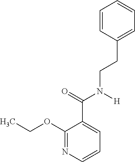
C1=CC=CC=C1CCN(C(C1=CC=CN=C1OCC)=O)[H]
